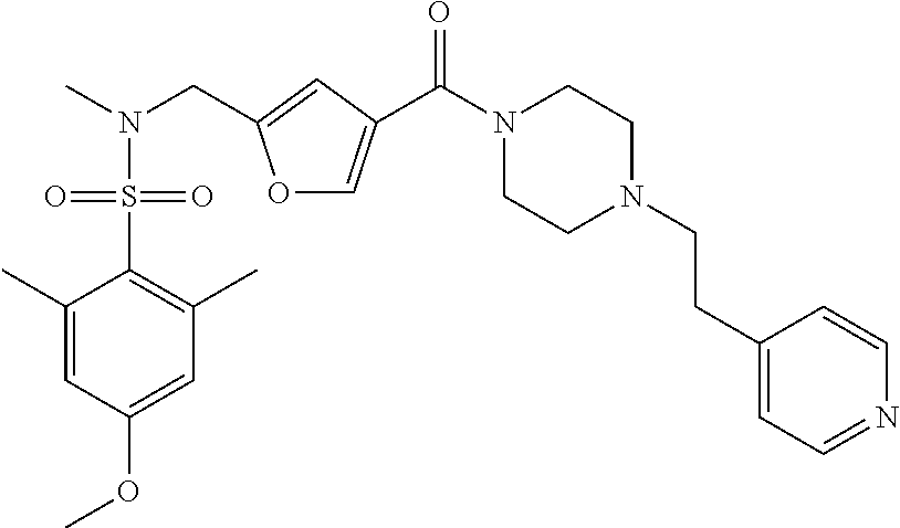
O1C=C(C(N2CCN(CCC3=CC=NC=C3)CC2)=O)C=C1CN(C)S(C1=C(C)C=C(OC)C=C1C)(=O)=O
